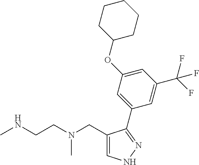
C1(CN(CCNC)C)=CNN=C1C1=CC(OC2CCCCC2)=CC(C(F)(F)F)=C1
